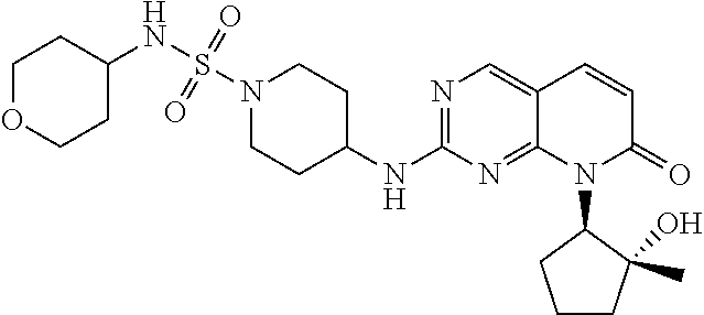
N1(S(NC2CCOCC2)(=O)=O)CCC(NC2=NC=C3C(=N2)N(C2CCCC2(C)O)C(=O)C=C3)CC1
